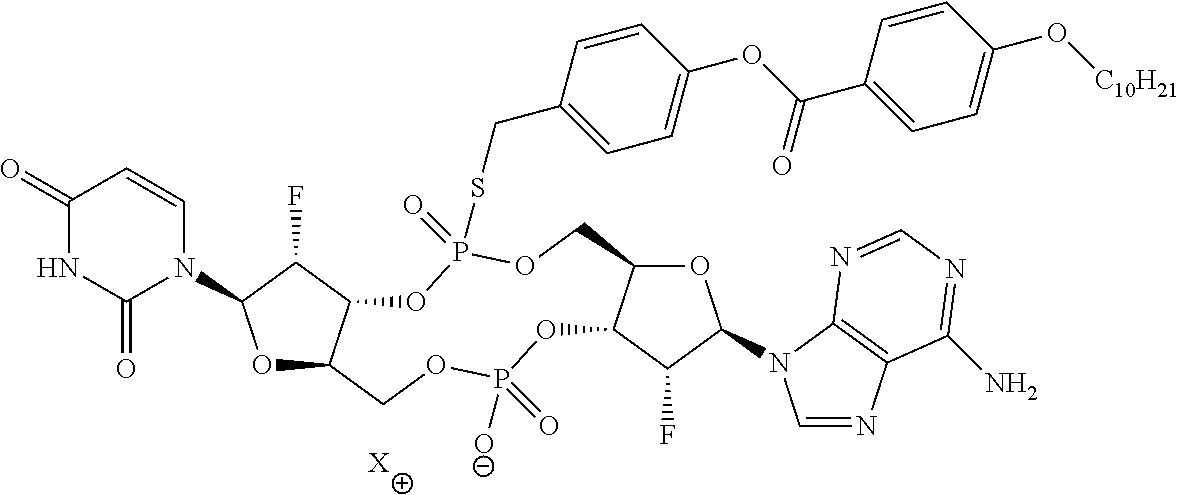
O1C2C(C(F)C1N1C=CC(=O)NC1=O)OP(=O)(SCC1=CC=C(OC(C3=CC=C(O[C10H21])C=C3)=O)C=C1)OCC1C(OP([O-])(=O)OC2)C(F)C(N2C=NC3=C2N=CN=C3N)O1.[X]
